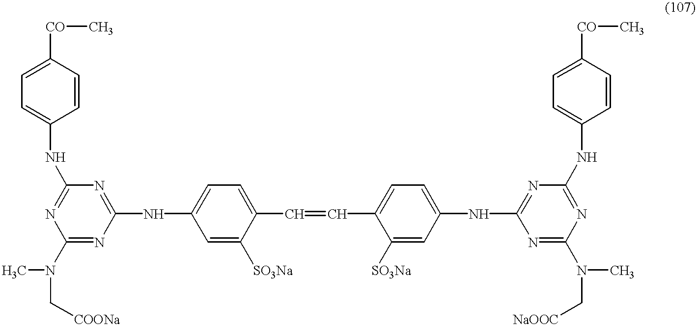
C1=CC([CO]C)=CC=C1NC1=NC(N(C[COONa])C)=NC(NC2=CC=C(C=CC3=CC=C(NC4=NC(NC5=CC=C([CO]C)C=C5)=NC(N(C[NaOOC])C)=N4)C=C3[SO3Na])C([SO3Na])=C2)=N1
